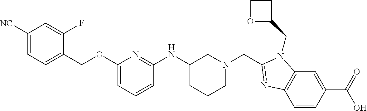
C1([NC])=CC=C(COC2=CC=CC(NC3CCCN(CC4=NC5=C(C=C(C(=O)O)C=C5)N4CC4CCO4)C3)=N2)C(F)=C1
